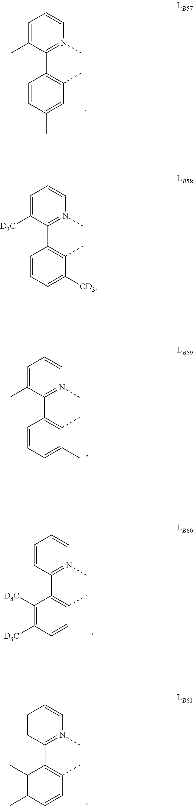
C1=C(C)C(C2=C(C)C=C(C)C=C2)=N(C)C=C1.C1=C([D3C])C(C2=C(C)C([CD3])=CC=C2)=N(C)C=C1.C1=C(C)C(C2=C(C)C(C)=CC=C2)=N(C)C=C1.C1=CC(C2=C(C)C=CC([D3C])=C2[D3C])=N(C)C=C1.C1=CC(C2=C(C)C=CC(C)=C2C)=N(C)C=C1
